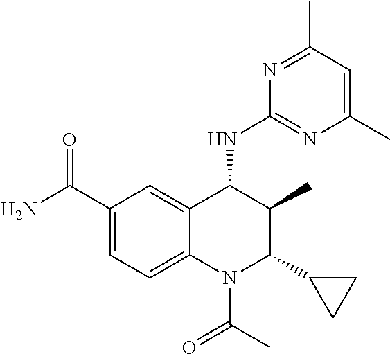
C1(C(N)=O)=CC=C2C(=C1)C(NC1=NC(C)=CC(C)=N1)C(C)C(C1CC1)N2C(C)=O
